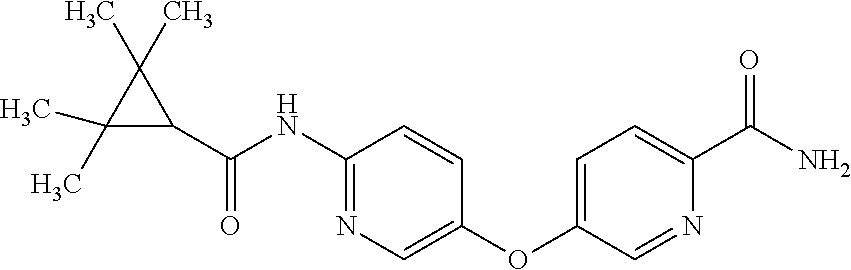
C1(NC(C2C(C)(C)C2(C)C)=O)=NC=C(OC2=CC=C(C(N)=O)N=C2)C=C1
